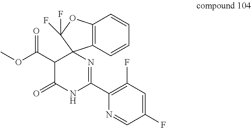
C12=C(C=CC=C1)C1(C(F)(F)O2)C(C(OC)=O)C(=O)NC(C2=C(F)C=C(F)C=N2)=N1
